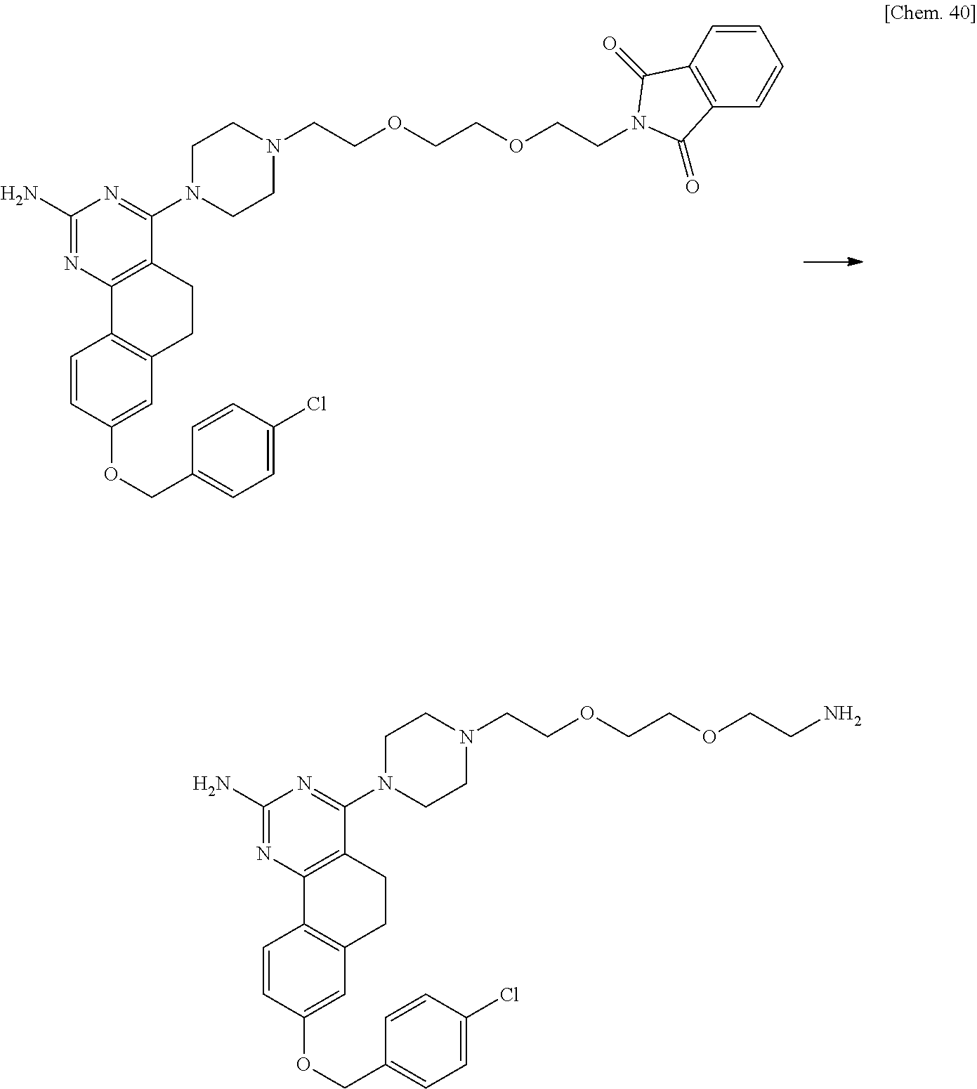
C1=CC(OCC2=CC=C(Cl)C=C2)=CC2=C1C1=C(C(N3CCN(CCOCCOCCN4C(=O)C5=C(C=CC=C5)C4=O)CC3)=NC(N)=N1)CC2.C1=CC(OCC2=CC=C(Cl)C=C2)=CC2=C1C1=C(C(N3CCN(CCOCCOCCN)CC3)=NC(N)=N1)CC2
